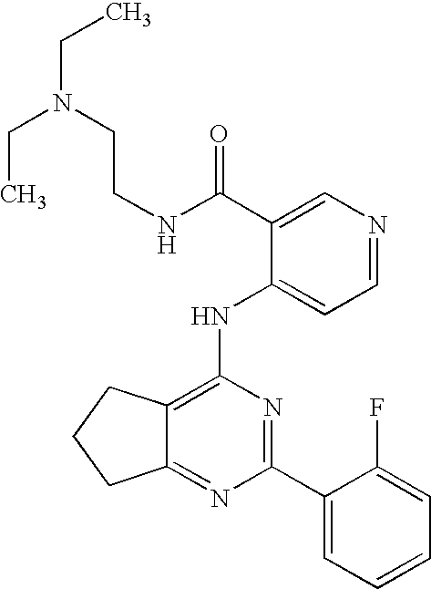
C12=NC(C3=CC=CC=C3F)=NC(NC3=CC=NC=C3C(NCCN(CC)CC)=O)=C1CCC2
